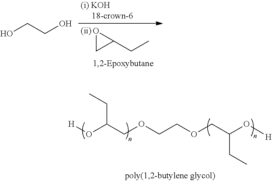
O1CC1CC.OCCO.C(C(COCCOCC(O[H])CC)O[H])C
